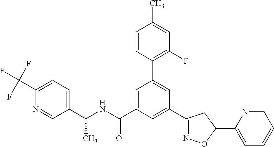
C1(C(NC(=O)C2=CC(C3=C(F)C=C(C)C=C3)=CC(C3=NOC(C4=CC=CC=N4)C3)=C2)C)=CC=C(C(F)(F)F)N=C1
